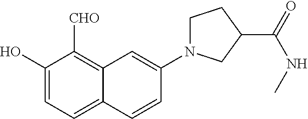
C1(O)=CC=C2C(=C1[CHO])C=C(N1CCC(C(=O)NC)C1)C=C2
